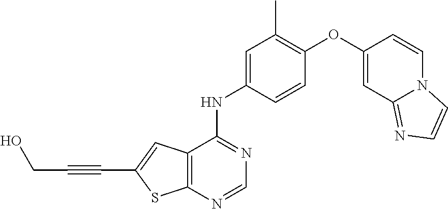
C1=NC2=C(C(NC3=CC(C)=C(OC4=CC5=NC=CN5C=C4)C=C3)=N1)C=C(C#CCO)S2
